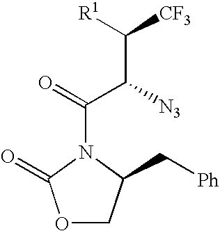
C(C([R1])[CF3])(C(=O)N1C(C[Ph])COC1=O)[N3]
